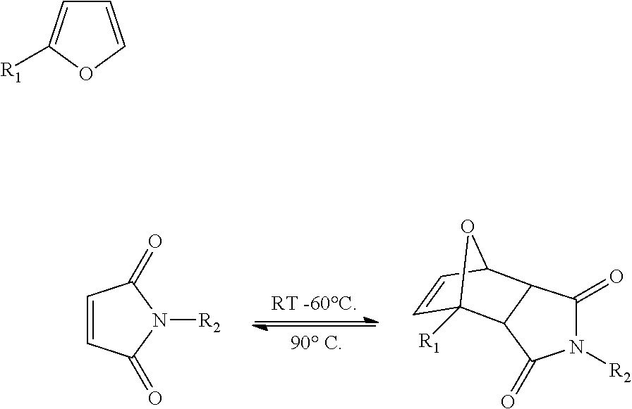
C1=CC(=O)N([R2])C1=O.C1(=O)N([R2])C(=O)C2C3([R1])C=CC(C12)O3.C1=COC([R1])=C1
